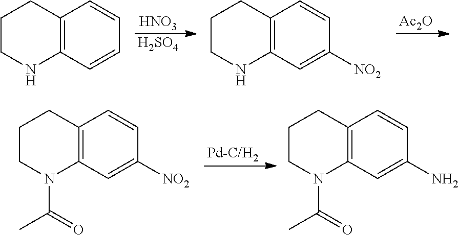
[HNO3].[H2SO4].[Ac2O].C1CNC2=C(C1)C=CC=C2.C1CNC2=C(C1)C=CC([NO2])=C2.C1CN(C(=O)C)C2=C(C1)C=CC([NO2])=C2.C1CN(C(=O)C)C2=C(C1)C=CC(N)=C2
